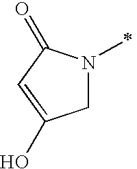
C1N(C)C(=O)C=C1O
